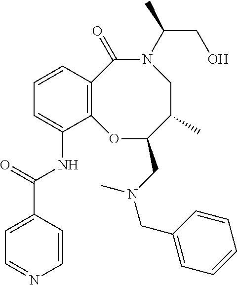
C12=C(C=CC=C1NC(C1=CC=NC=C1)=O)C(=O)N(C(CO)C)CC(C)C(CN(C)CC1=CC=CC=C1)O2
